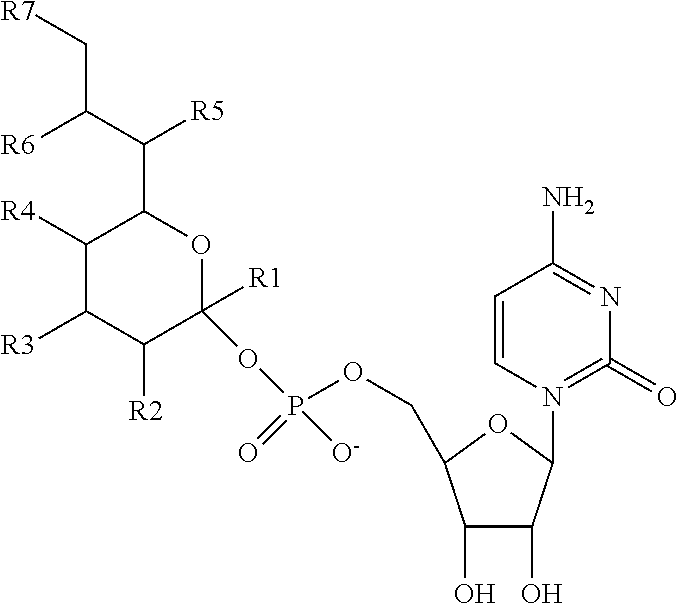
C1([R4])C([R3])C([R2])C([R1])(OP([O-])(=O)OCC2C(O)C(O)C(N3=C(=O)N=C(N)C=C3)O2)OC1C(C([R6])C[R7])[R5]
